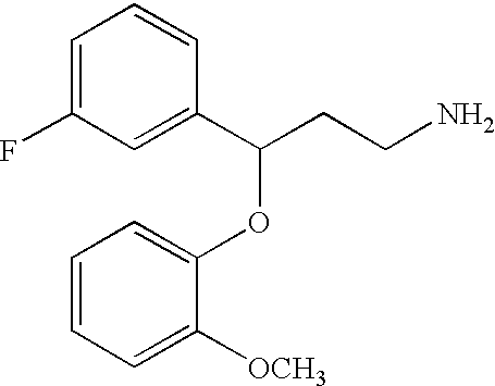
C1=C(F)C=C(C(CCN)OC2=CC=CC=C2[OCH3])C=C1
